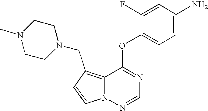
C1=CN2C(=C1CN1CCN(C)CC1)C(OC1=CC=C(N)C=C1F)=NC=N2
